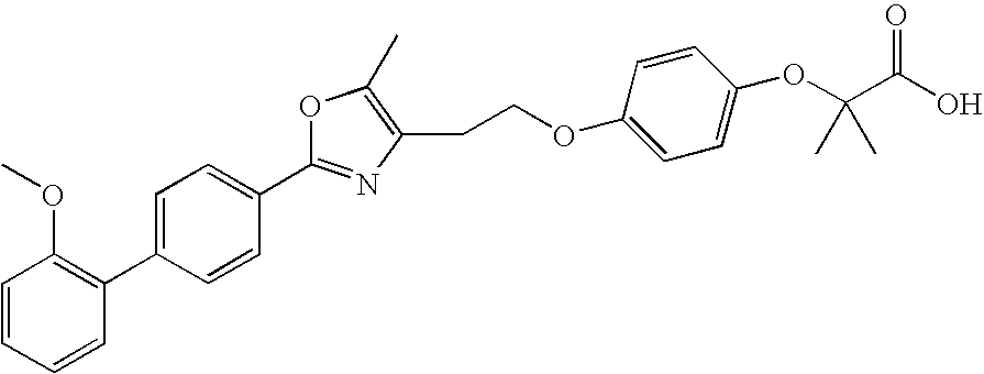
C1=CC=CC(C2=CC=C(C3=NC(CCOC4=CC=C(OC(C(O)=O)(C)C)C=C4)=C(C)O3)C=C2)=C1OC
